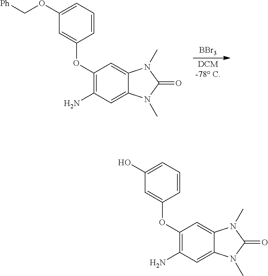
[DCM-78 C].[BBr3].C1(OC2=CC(OC[Ph])=CC=C2)=C(N)C=C2C(=C1)N(C)C(=O)N2C.C1(OC2=CC(O)=CC=C2)=C(N)C=C2C(=C1)N(C)C(=O)N2C
